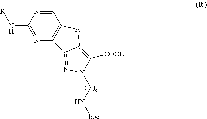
C1=NC(N[R])=NC2=C1[A]C1=C([COOEt])N(CN[boc])N=C21
